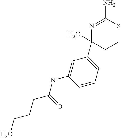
C(C(=O)NC1=CC(C2(C)CCSC(N)=N2)=CC=C1)CCC
